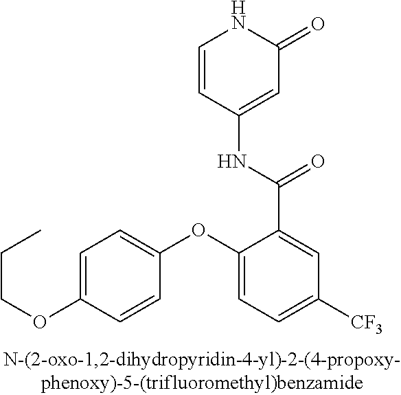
C1=C(OCCC)C=CC(OC2=CC=C([CF3])C=C2C(NC2=CC(=O)NC=C2)=O)=C1
